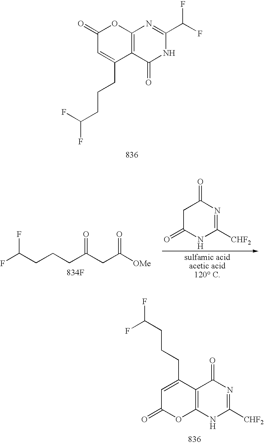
C12=C(N=C(C(F)F)NC1=O)OC(=O)C=C2CCCC(F)F.C1C(=O)NC([CHF2])=NC1=O.[834F].C(CCCC(CC([OMe])=O)=O)(F)F.C12=C(NC([CHF2])=NC1=O)OC(=O)C=C2CCCC(F)F
